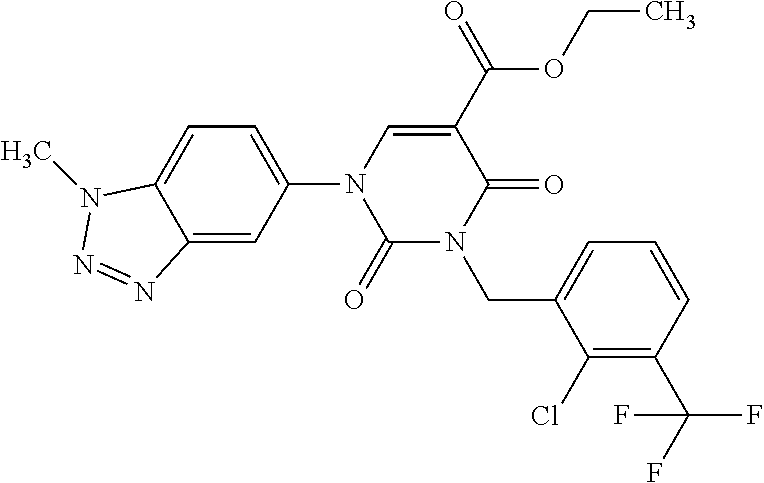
C1(=O)N(CC2=CC=CC(C(F)(F)F)=C2Cl)C(=O)C(C(=O)OCC)=CN1C1=CC=C2C(=C1)N=NN2C
